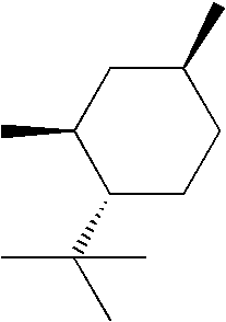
C(C)(C)(C1CCC(C)CC1C)C
